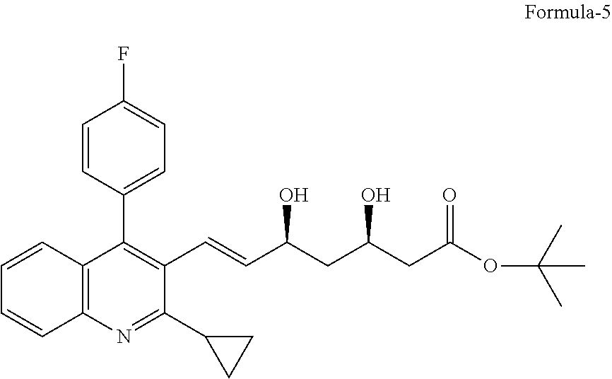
C1=CC2=C(C=C1)N=C(C1CC1)C(C=CC(CC(CC(OC(C)(C)C)=O)O)O)=C2C1=CC=C(F)C=C1
